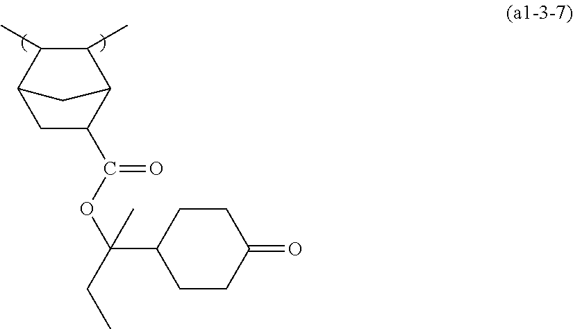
C1C(C(OC(C2CCC(=O)CC2)(CC)C)=O)C2C(C)C(C)C1C2
